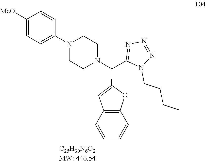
C1CN(C2=CC=C([MeO])C=C2)CCN1C(C1=NN=NN1CCCC)C1=CC2=C(O1)C=CC=C2
